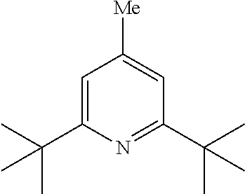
C1=C(C(C)(C)C)N=C(C(C)(C)C)C=C1[Me]
